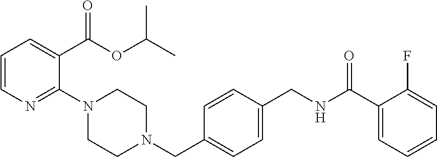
C1=CN=C(N2CCN(CC3=CC=C(CNC(C4=CC=CC=C4F)=O)C=C3)CC2)C(C(OC(C)C)=O)=C1
